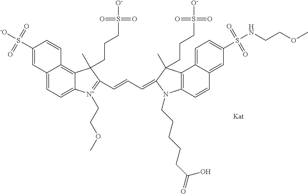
C12=CC=C3C(=C1C=CC(S([-O])(=O)=O)=C2)C(C)(CCCS([O-])(=O)=O)C(C=CC=C1C(C)(CCCS([O-])(=O)=O)C2=C(C=CC4=CC(S(NCCOC)(=O)=O)=CC=C42)N1CCCCCC(=O)O)=[N+]3CCOC
